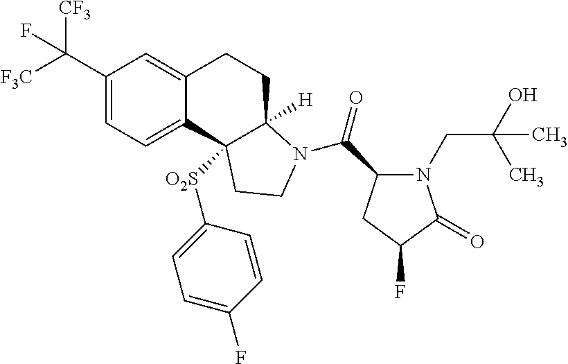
C1(C([F3C])([CF3])F)=CC=C2C(=C1)CCC1([H])N(C(=O)C3N(CC(C)(O)C)C(=O)C(F)C3)CCC21[O2S]C1=CC=C(F)C=C1
